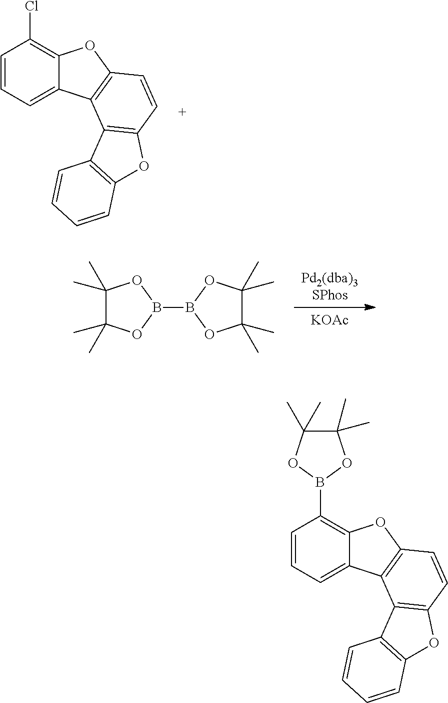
C1=CC=C2C(=C1Cl)OC1=C2C2=C(C=C1)OC1=C2C=CC=C1.[Pd2(dba)3SPhos].[KOAc].C1(C)(C)C(C)(C)OB(B2OC(C)(C)C(C)(C)O2)O1.C1=CC=C2C(=C1B1OC(C)(C)C(C)(C)O1)OC1=C2C2=C(C=C1)OC1=C2C=CC=C1
